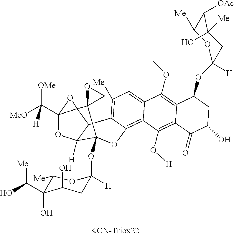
C(C12OC3([H])C4C1(O2)C1(C3(OC2([H])CC(O)C(C(O)[Me])(O)C([Me])O2)OC2=C3C(=CC([Me])=C42)C(OC)=C2C(=C3O[H])C(=O)C(O)CC2OC2([H])OC([Me])C([OAc])C([Me])(O)C2)CO1)([OMe])([MeO])[H]
